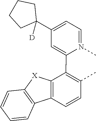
C1=N(C)C(C2=C(C)C=CC3=C2[X]C2=C3C=CC=C2)=CC(C2([D])CCCC2)=C1
